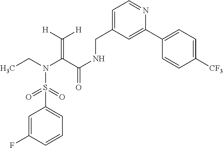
C1(S(=O)(=O)N(CC)C(C(NCC2=CC=NC(C3=CC=C([CF3])C=C3)=C2)=O)=C([H])[H])=CC=CC(F)=C1
